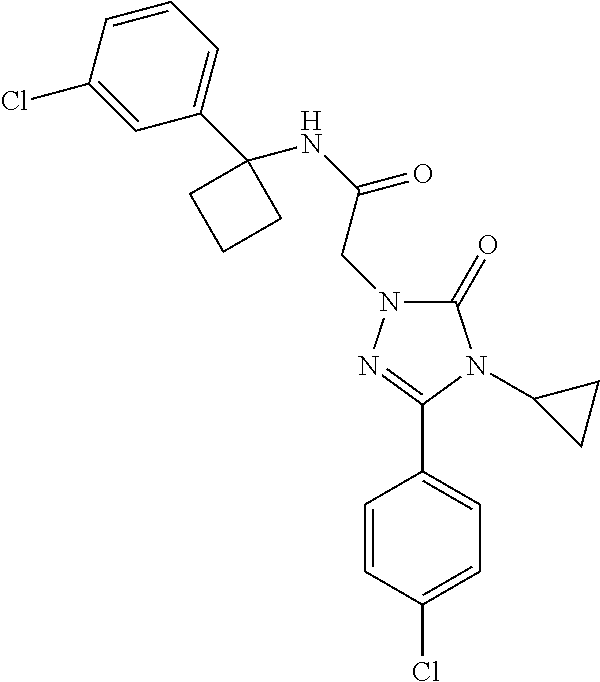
C1(C2=NN(CC(NC3(C4=CC=CC(Cl)=C4)CCC3)=O)C(=O)N2C2CC2)=CC=C(Cl)C=C1
